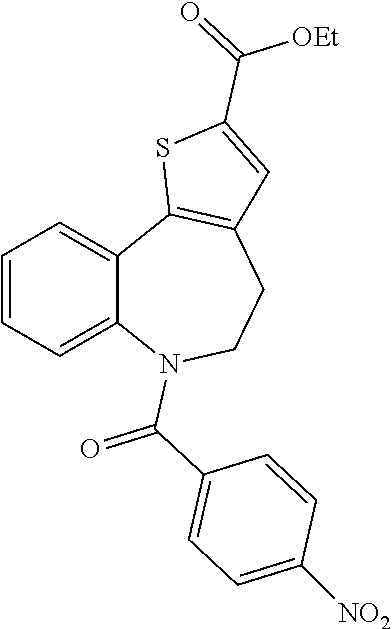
C1=CC=C2C(=C1)C1=C(CCN2C(C2=CC=C([NO2])C=C2)=O)C=C(C(=O)[OEt])S1
